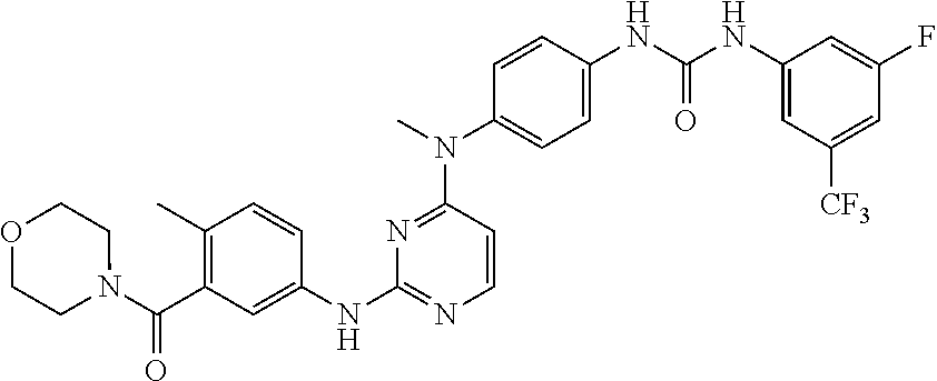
C1=CC(NC(NC2=CC([CF3])=CC(F)=C2)=O)=CC=C1N(C)C1=NC(NC2=CC(C(N3CCOCC3)=O)=C(C)C=C2)=NC=C1
